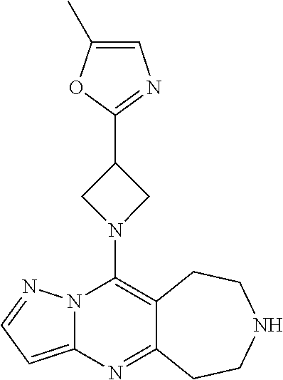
N1(C2=C3C(=NC4=CC=NN24)CCNCC3)CC(C2=NC=C(C)O2)C1
